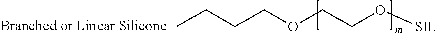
CCCCOCCO[SIL].[Branched or Linear Silicone]
